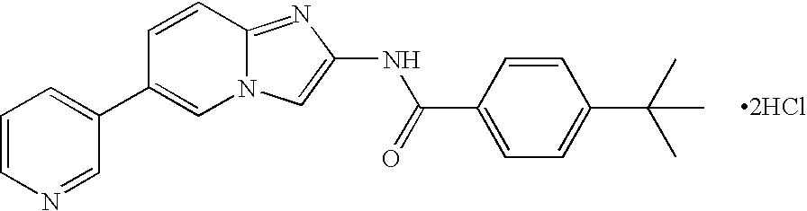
C1(C2=CN3C(=NC(NC(C4=CC=C(C(C)(C)C)C=C4)=O)=C3)C=C2)=CC=CN=C1.[2HCl]
